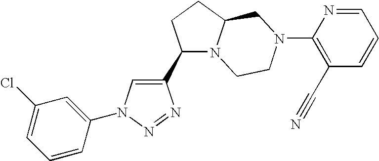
C1=CC(N2C=C(C3N4C(CC3)CN(C3=C(C#N)C=CC=N3)CC4)N=N2)=CC(Cl)=C1
